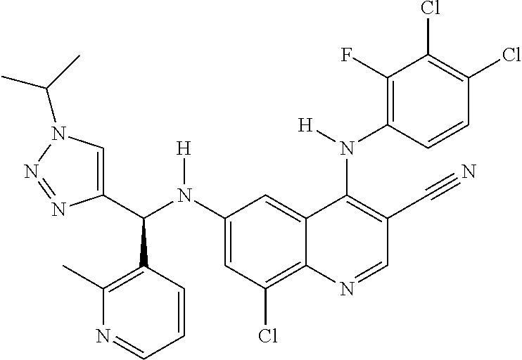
C1(N(C(C2=CN(C(C)C)N=N2)C2=C(C)N=CC=C2)[H])=CC(Cl)=C2C(=C1)C(N(C1=C(F)C(Cl)=C(Cl)C=C1)[H])=C(C#N)C=N2
